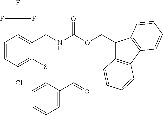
C1=CC(Cl)=C(SC2=CC=CC=C2C=O)C(CNC(OCC2C3=C(C4=C2C=CC=C4)C=CC=C3)=O)=C1C(F)(F)F
